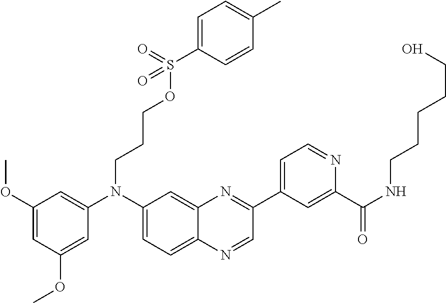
C1(OC)=CC(OC)=CC(N(C2=CC=C3C(=C2)N=C(C2=CC=NC(C(NCCCCCO)=O)=C2)C=N3)CCCOS(C2=CC=C(C)C=C2)(=O)=O)=C1
